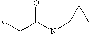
C(C(N(C1CC1)C)=O)C
